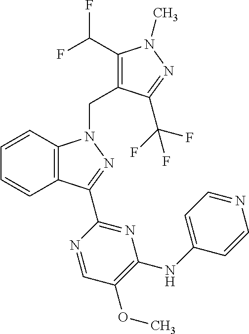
C12=C(C=CC=C1)N(CC1=C(C(F)F)N(C)N=C1C(F)(F)F)N=C2C1=NC(NC2=CC=NC=C2)=C(OC)C=N1
